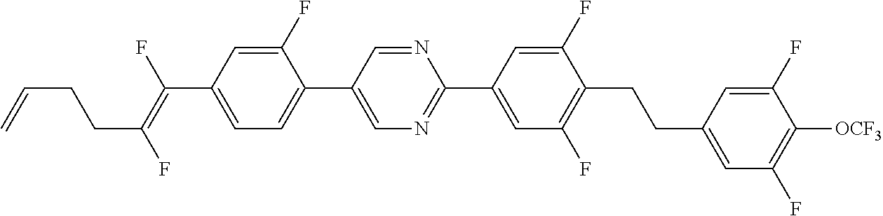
C1=C(F)C(C2=CN=C(C3=CC(F)=C(CCC4=CC(F)=C([OCF3])C(F)=C4)C(F)=C3)N=C2)=CC=C1C(=C(F)CCC=C)F
